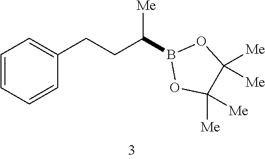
C1=CC=CC(CCC(B2OC([Me])([Me])C([Me])([Me])O2)[Me])=C1
